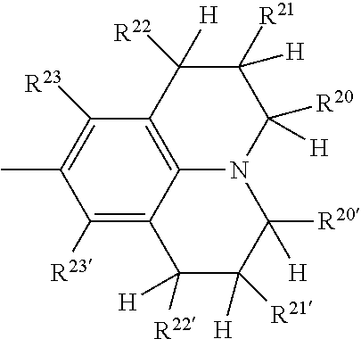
C12=C3N(C([R20])([H])C([R21])([H])C1([R22])[H])C([R20])([H])C([R21])([H])C([R22])([H])C3=C([R23])C(C)=C2[R23]
